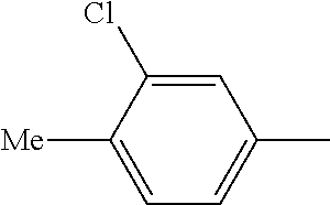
C1=C([Me])C(Cl)=CC(C)=C1
